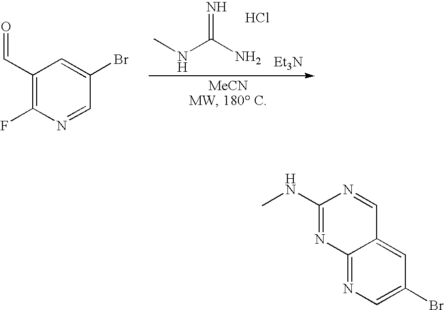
CNC(N)=N.Cl.[Et3N].C1(C=O)=C(F)N=CC(Br)=C1.C1(NC)=NC2=NC=C(Br)C=C2C=N1
